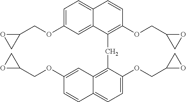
C1=C(OCC2OC2)C=C2C(=C1)C=CC(OCC1CO1)=C2CC1=C2C(=CC=C1OCC1OC1)C=CC(OCC1CO1)=C2
